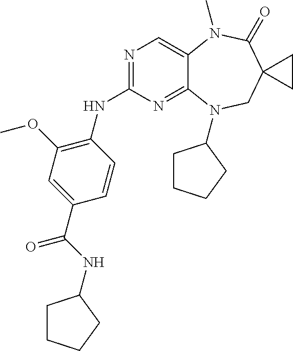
N1=C(NC2=C(OC)C=C(C(NC3CCCC3)=O)C=C2)N=C2C(=C1)N(C)C(=O)C1(CN2C2CCCC2)CC1
